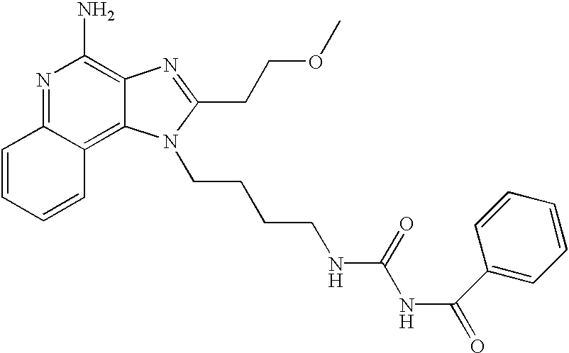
N1=C2C(=C3C(=C1N)N=C(CCOC)N3CCCCNC(NC(C1=CC=CC=C1)=O)=O)C=CC=C2
